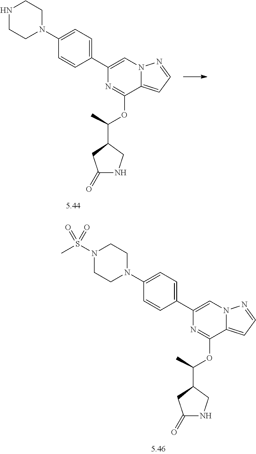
C1(C2=CC=C(N3CCN(S(C)(=O)=O)CC3)C=C2)=CN2C(=CC=N2)C(OC(C2CC(=O)NC2)C)=N1.C1(C2=CC=C(N3CCNCC3)C=C2)=CN2C(=CC=N2)C(OC(C2CC(=O)NC2)C)=N1
